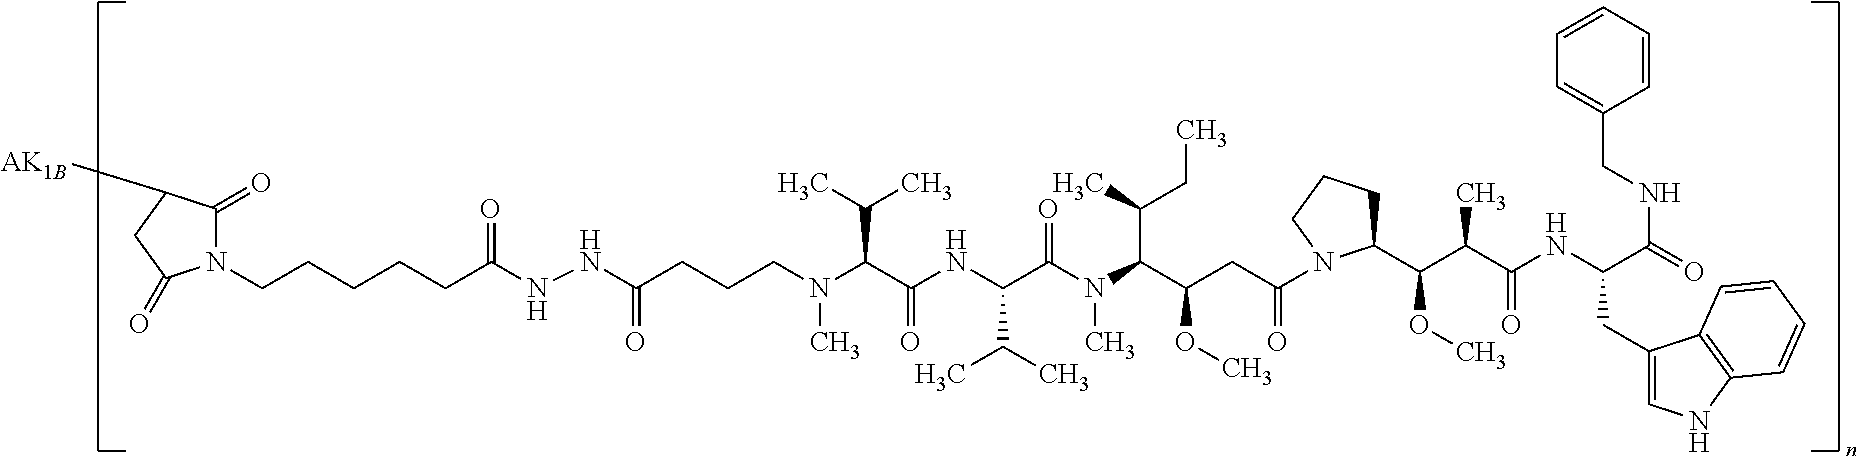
N(C(C(NC(C(C)C)C(N(C)C(C(C)CC)C(CC(=O)N1C(C(C(C(=O)NC(CC2=CNC3=C2C=CC=C3)C(=O)NCC2=CC=CC=C2)C)OC)CCC1)OC)=O)=O)C(C)C)(C)CCCC(NNC(CCCCCN1C(=O)C([AK1B])CC1=O)=O)=O
